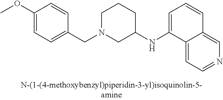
C1(OC)=CC=C(CN2CC(NC3=CC=CC4=CN=CC=C34)CCC2)C=C1
